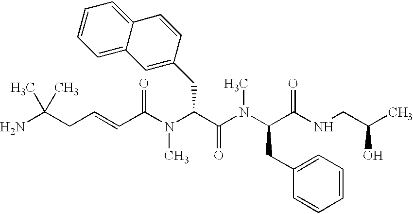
NC(CC=CC(N(C(C(N(C(C(NCC(O)C)=O)CC1=CC=CC=C1)C)=O)CC1=CC2=CC=CC=C2C=C1)C)=O)(C)C
